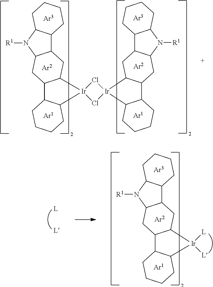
C12C3C(N([R1])C1CC1C(C2)[Ir]2(C4C1CCCC4)Cl[Ir]1(Cl2)C2C(C4C1CCCC4)CC1C(C2)C2C(N1[R1])CCCC2)CCCC3.[Ar1].[Ar1].[Ar2].[Ar2].[Ar3].[Ar3].C12C3C(N([R1])C1CC1C(C2)[Ir]([L])([L])C2C1CCCC2)CCCC3.[Ar1].[Ar2].[Ar3]
